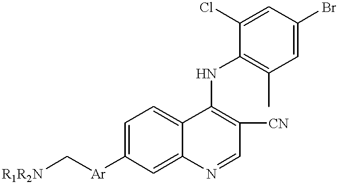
[R1R2N]C[Ar]C1=CC=C2C(=C1)N=CC([CN])=C2NC1=C(C)C=C(Br)C=C1Cl
